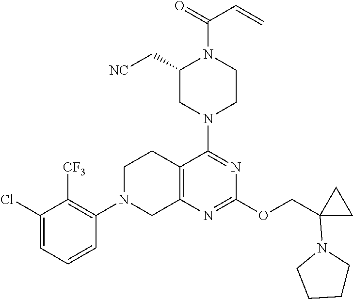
C1(Cl)=CC=CC(N2CC3=C(CC2)C(N2CCN(C(=O)C=C)C(C[NC])C2)=NC(OCC2(N4CCCC4)CC2)=N3)=C1[CF3]
